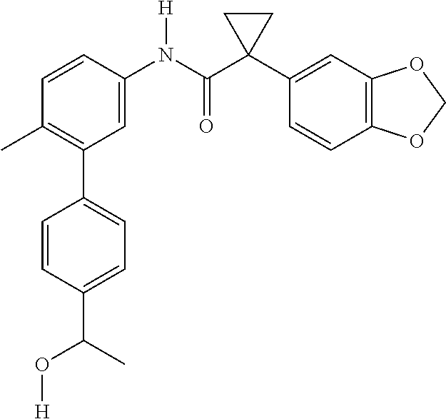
C1(C)=C(C2=CC=C(C(C)O[H])C=C2)C=C(N(C(C2(C3=CC4=C(C=C3)OCO4)CC2)=O)[H])C=C1
